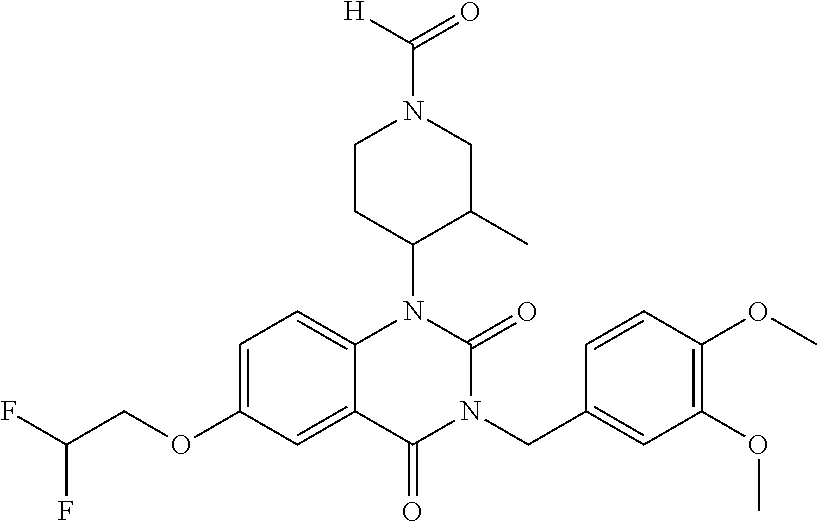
C1=C(OCC(F)F)C=C2C(=C1)N(C1C(C)CN(C([H])=O)CC1)C(=O)N(CC1=CC(OC)=C(OC)C=C1)C2=O
